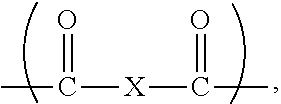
CC(=O)[X]C(=O)C
